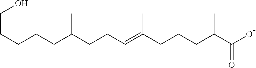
C(=C(CCCC(C)C(O)=O)C)CCC(CCCCCO)C
